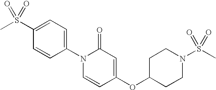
CS(C1=CC=C(N2C=CC(OC3CCN(S(C)(=O)=O)CC3)=CC2=O)C=C1)(=O)=O
